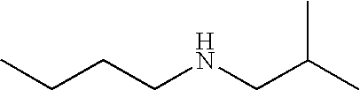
C(NCC(C)C)CCC
